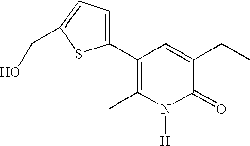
C1(C2=CC=C(CO)S2)=C(C)N([H])C(=O)C(CC)=C1
